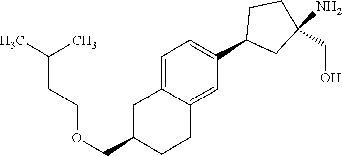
C1=C2C(=CC(C3CC(N)(CO)CC3)=C1)CCC(COCCC(C)C)C2
